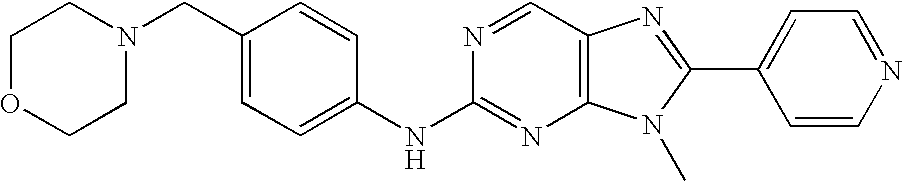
C1(CN2CCOCC2)=CC=C(NC2=NC3=C(C=N2)N=C(C2=CC=NC=C2)N3C)C=C1
